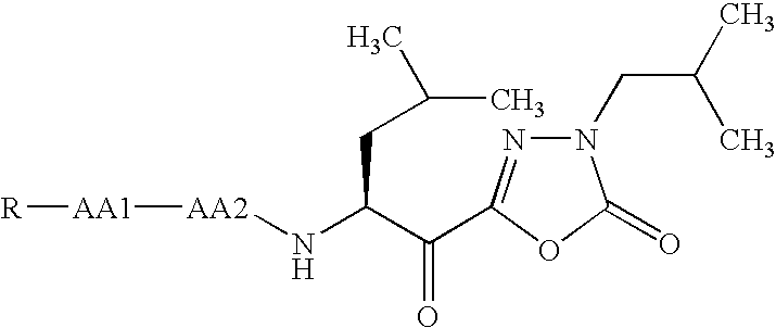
N1(CC(C)C)N=C(C(C(N[AA2][AA1][R])CC(C)C)=O)OC1=O
